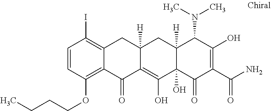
C12([H])C(O)(C(=O)C(C(N)=O)=C(O)C1N(C)C)C(O)=C1C([H])(C2)CC2=C(I)C=CC(OCCCC)=C2C1=O
